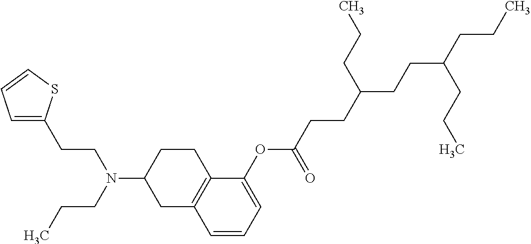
C1(OC(CCC(CCC(CCC)CCC)CCC)=O)=CC=CC2=C1CCC(N(CCC)CCC1=CC=CS1)C2
